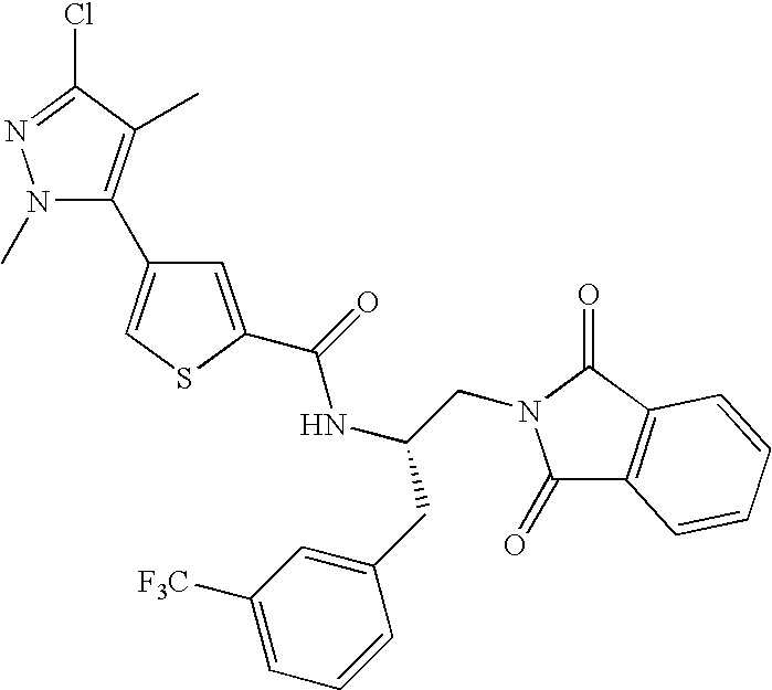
N1(C)C(C2=CSC(C(=O)NC(CC3=CC([F3C])=CC=C3)CN3C(=O)C4=C(C3=O)C=CC=C4)=C2)=C(C)C(Cl)=N1
